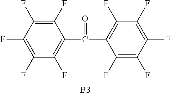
C1(F)=C(F)C(F)=C(F)C(C(C2=C(F)C(F)=C(F)C(F)=C2F)=O)=C1F.[B3]
